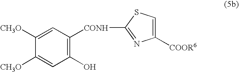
C1([CH3O])=CC([CONH]C2=NC([COOR6])=CS2)=C(O)C=C1[CH3O]
